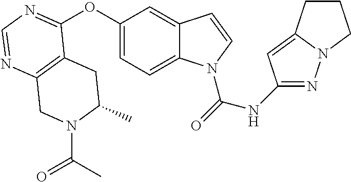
C12=C(N=CN=C1OC1=CC=C3C(=C1)C=CN3C(=O)NC1=NN3C(=C1)CCC3)CN(C(C)=O)C(C)C2
